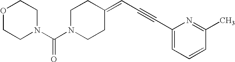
O1CCN(C(N2CCC(=CC#CC3=CC=CC(C)=N3)CC2)=O)CC1
